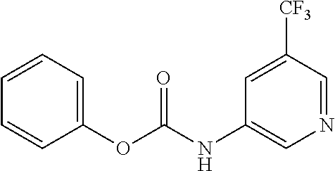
C1=CC=CC(OC(NC2=CN=CC([CF3])=C2)=O)=C1
